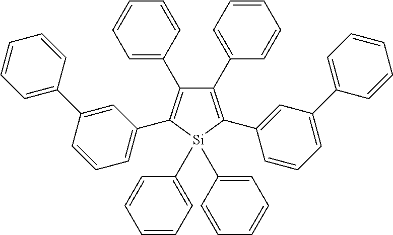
C1(C2=CC=CC=C2)=C(C2=CC(C3=CC=CC=C3)=CC=C2)[Si](C2=CC=CC=C2)(C2=CC=CC=C2)C(C2=CC=CC(C3=CC=CC=C3)=C2)=C1C1=CC=CC=C1
